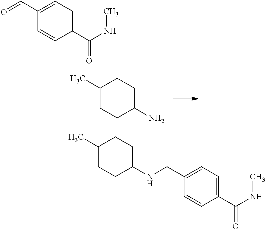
C1(C=O)=CC=C(C(NC)=O)C=C1.C1(C)CCC(N)CC1.C1(C)CCC(NCC2=CC=C(C(NC)=O)C=C2)CC1
